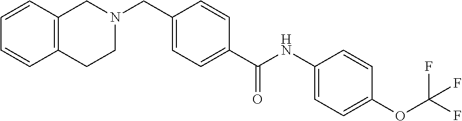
C1=CC2=C(C=C1)CCN(CC1=CC=C(C(NC3=CC=C(OC(F)(F)F)C=C3)=O)C=C1)C2
